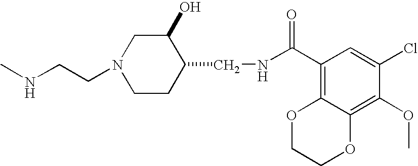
CNCCN1CCC(CNC(C2=C3C(=C(OC)C(Cl)=C2)OCCO3)=O)C(O)C1
